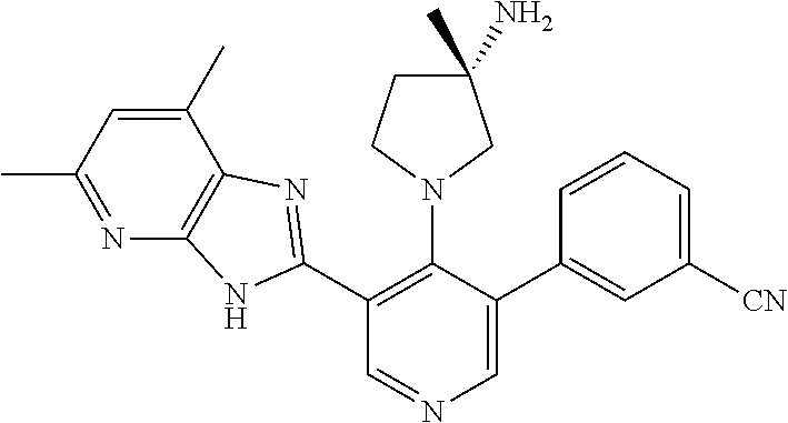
C1(C2=NC3=C(N2)N=C(C)C=C3C)=C(N2CC(C)(N)CC2)C(C2=CC([CN])=CC=C2)=CN=C1
